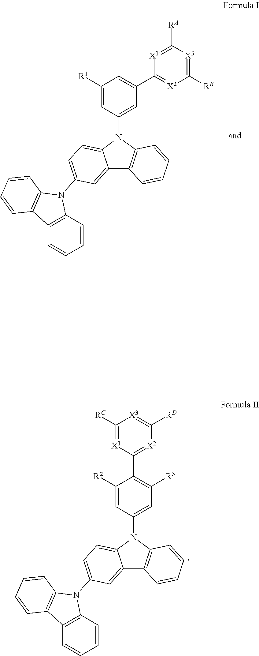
C12=CC(N3C4=C(C5=C3C=CC=C5)C=CC=C4)=CC=C1N(C1=CC(C3=[X2]C([RB])=[X3]C([RA])=[X1]3)=CC([R1])=C1)C1=C2C=CC=C1.C12=CC(N3C4=C(C5=C3C=CC=C5)C=CC=C4)=CC=C1N(C1=CC([R3])=C(C3=[X2]C([RD])=[X3]C([RC])=[X1]3)C([R2])=C1)C1=C2C=CC=C1
